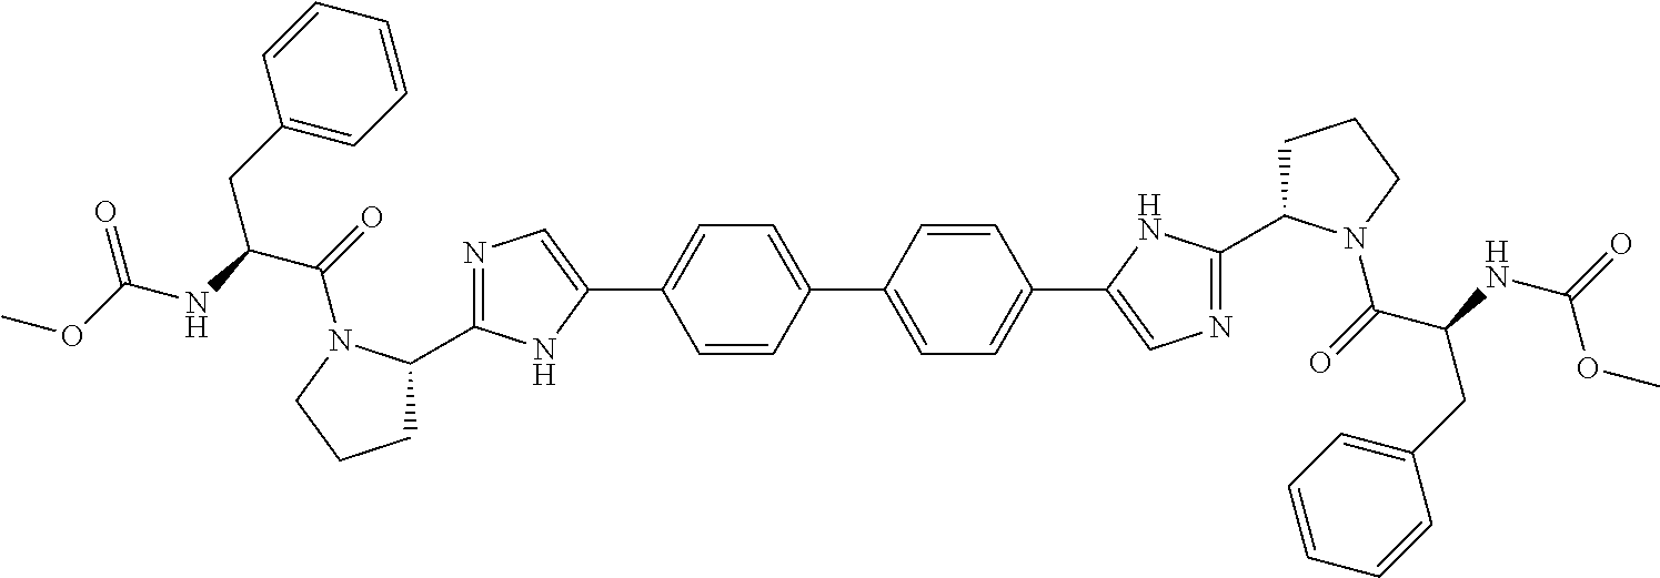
N1=C(C2CCCN2C(=O)C(CC2=CC=CC=C2)NC(OC)=O)NC(C2=CC=C(C3=CC=C(C4=CN=C(C5CCCN5C(=O)C(CC5=CC=CC=C5)NC(=O)OC)N4)C=C3)C=C2)=C1
